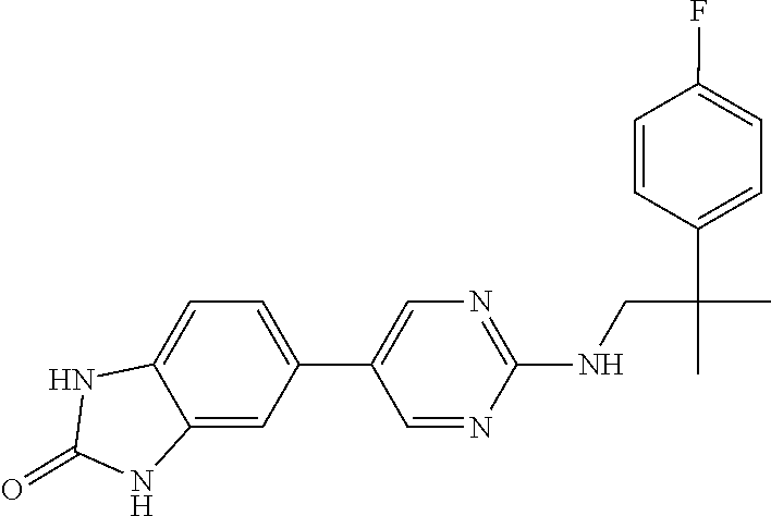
N(CC(C1=CC=C(F)C=C1)(C)C)C1=NC=C(C2=CC=C3C(=C2)NC(=O)N3)C=N1
